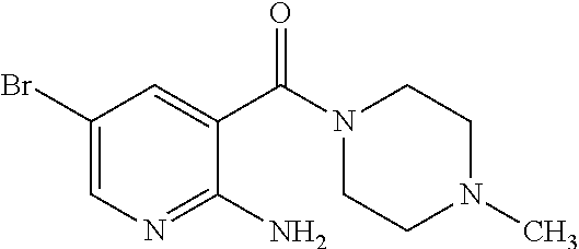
C1(Br)=CN=C(N)C(C(N2CCN(C)CC2)=O)=C1
